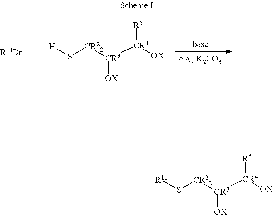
[R11Br].[H]S[CR22][CR3]([CR4]([R5])[OX])[OX].[R11]S[CR22][CR3]([CR4]([R5])[OX])[OX]
